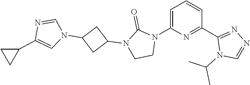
C1=C(N2C(=O)N(C3CC(N4C=NC(C5CC5)=C4)C3)CC2)N=C(C2=NN=CN2C(C)C)C=C1
